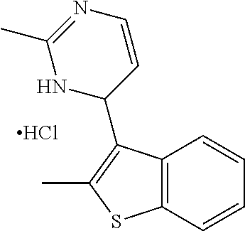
Cl.C12=C(C(C3C=CN=C(C)N3)=C(C)S1)C=CC=C2
